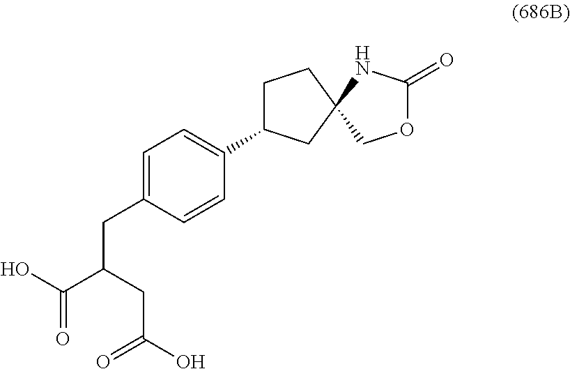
C1=C(CC(CC(O)=O)C(O)=O)C=CC(C2CCC3(C2)NC(=O)OC3)=C1
